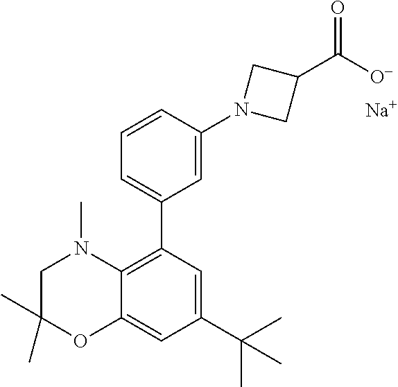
[Na].C12=CC(C(C)(C)C)=CC(C3=CC=CC(N4CC(C([O-])=O)C4)=C3)=C1N(C)CC(C)(C)O2
